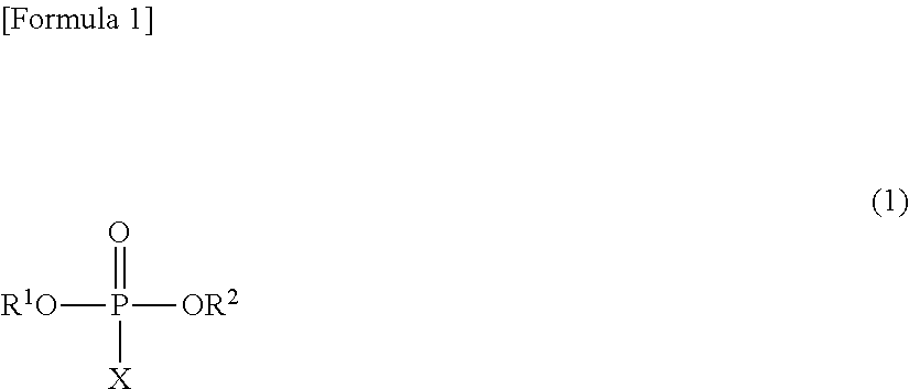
[R1O]P([OR2])([X])=O
